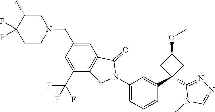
C1CN(CC2=CC3=C(C(C(F)(F)F)=C2)CN(C2=CC=CC(C4(C5=NN=CN5C)CC(OC)C4)=C2)C3=O)CC(C)C1(F)F
